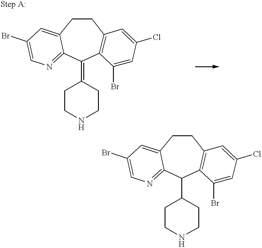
C1(=C2CCNCC2)C2=C(CCC3=CC(Br)=CN=C13)C=C(Cl)C=C2Br.C1(C2CCNCC2)C2=C(CCC3=CC(Br)=CN=C13)C=C(Cl)C=C2Br
